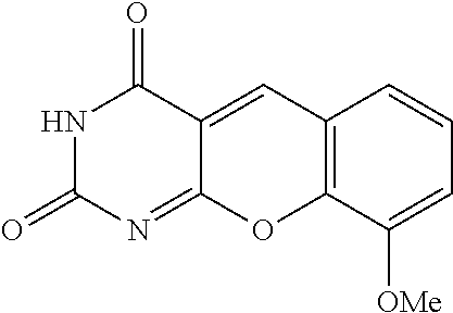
N1C(=O)N=C2C(=CC3=C(O2)C([OMe])=CC=C3)C1=O
